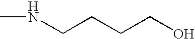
N(CCCCO)C
